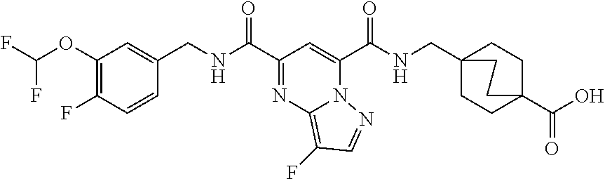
C1(OC(F)F)=C(F)C=CC(CNC(C2=NC3=C(F)C=NN3C(C(NCC34CCC(C(O)=O)(CC3)CC4)=O)=C2)=O)=C1
